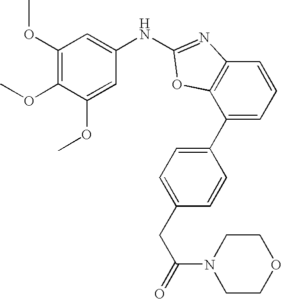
C1(OC)=C(OC)C(OC)=CC(NC2=NC3=C(C(C4=CC=C(CC(N5CCOCC5)=O)C=C4)=CC=C3)O2)=C1
